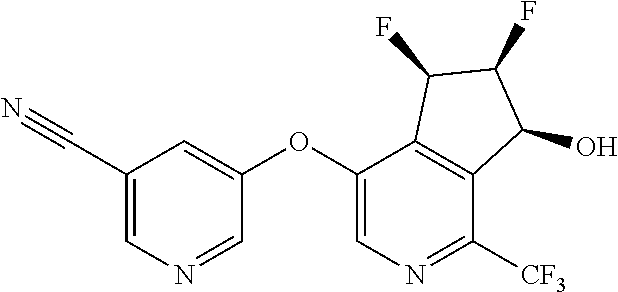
C1(OC2=CC(C#N)=CN=C2)=CN=C([CF3])C2=C1C(F)C(F)C2O
